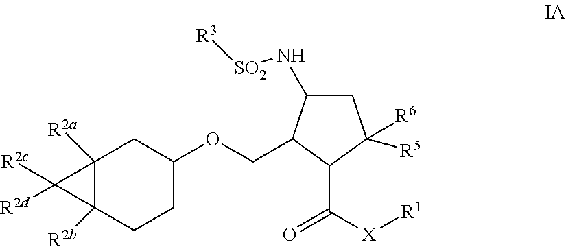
C12([R2a])C([R2b])(CCC(OCC3C(N[SO2][R3])CC([R6])([R5])C3C(=O)[X][R1])C1)C2([R2c])[R2d]
